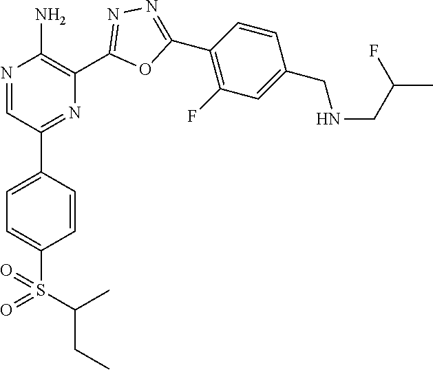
N1=CC(C2=CC=C(S(=O)(C(CC)C)=O)C=C2)=NC(C2=NN=C(C3=C(F)C=C(CNCC(F)C)C=C3)O2)=C1N
